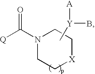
N1(C([Q])=O)CC[X]CC1.C[Y]([A])B
